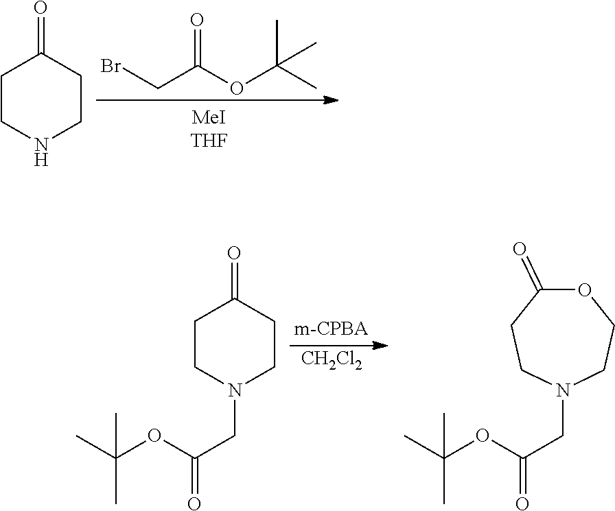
BrCC(OC(C)(C)C)=O.C1CNCCC1=O.[CH2Cl2].C1CN(CC(=O)OC(C)(C)C)CCC1=O.N1(CC(=O)OC(C)(C)C)CCOC(=O)CC1
